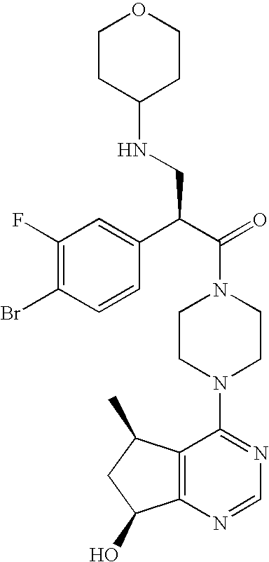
C(N1CCN(C2=NC=NC3=C2C(C)CC3O)CC1)(C(C1=CC(F)=C(Br)C=C1)CNC1CCOCC1)=O
